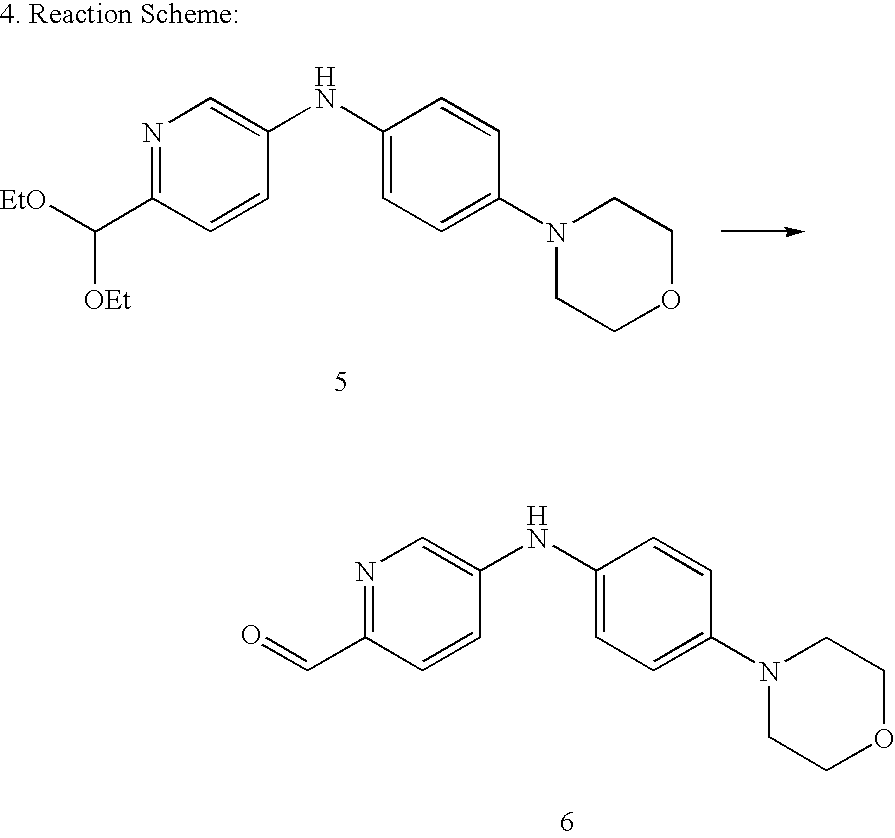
N1=C(C=O)C=CC(NC2=CC=C(N3CCOCC3)C=C2)=C1.[EtO]C(C1=NC=C(NC2=CC=C(N3CCOCC3)C=C2)C=C1)[OEt]
